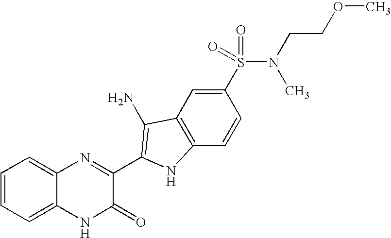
C1=C2C(=CC=C1)N=C(C1=C(N)C3=C(C=CC(S(N(C)CCOC)(=O)=O)=C3)N1)C(=O)N2
